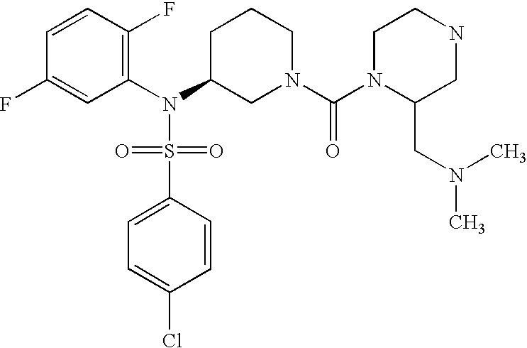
C1=CC(F)=C(N(C2CN(C(N3C(CN(C)C)CNCC3)=O)CCC2)S(=O)(=O)C2=CC=C(Cl)C=C2)C=C1F
